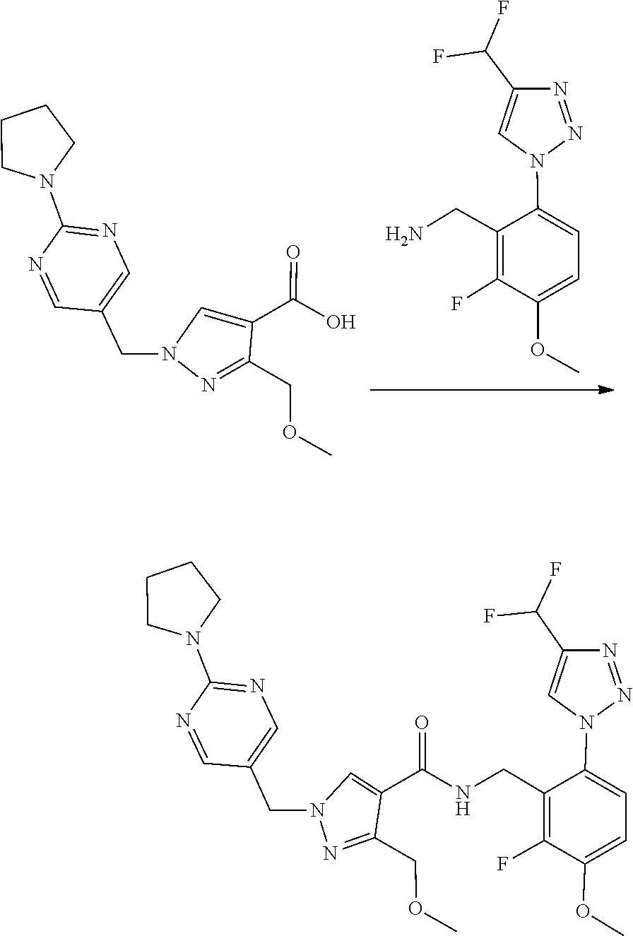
C1=NC(N2CCCC2)=NC=C1CN1C=C(C(=O)O)C(COC)=N1.COC1=CC=C(N2C=C(C(F)F)N=N2)C(CN)=C1F.C1=NC(N2CCCC2)=NC=C1CN1C=C(C(=O)NCC2=C(F)C(OC)=CC=C2N2N=NC(C(F)F)=C2)C(COC)=N1
